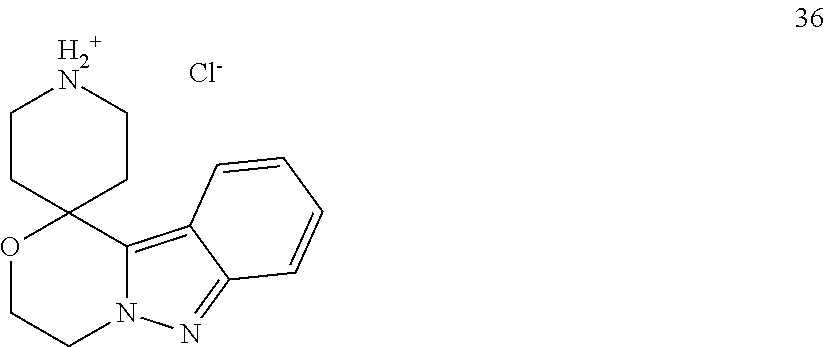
[Cl-].C1CC2(CC[H2+N]1)OCCN1C2=C2C(=N1)C=CC=C2
